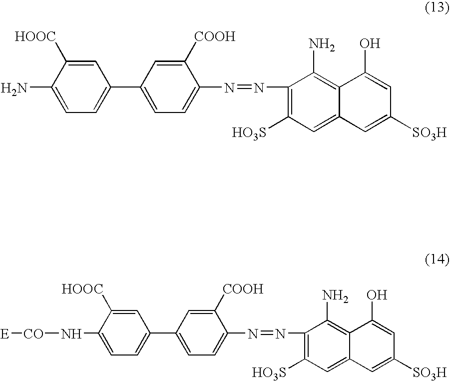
C1=C(N)C([HOOC])=CC(C2=CC=C(N=NC3=C([HO3S])C=C4C(=C3N)C(O)=CC([SO3H])=C4)C([COOH])=C2)=C1.C1=C(N[CO][E])C([HOOC])=CC(C2=CC=C(N=NC3=C([HO3S])C=C4C(=C3N)C(O)=CC([SO3H])=C4)C([COOH])=C2)=C1
